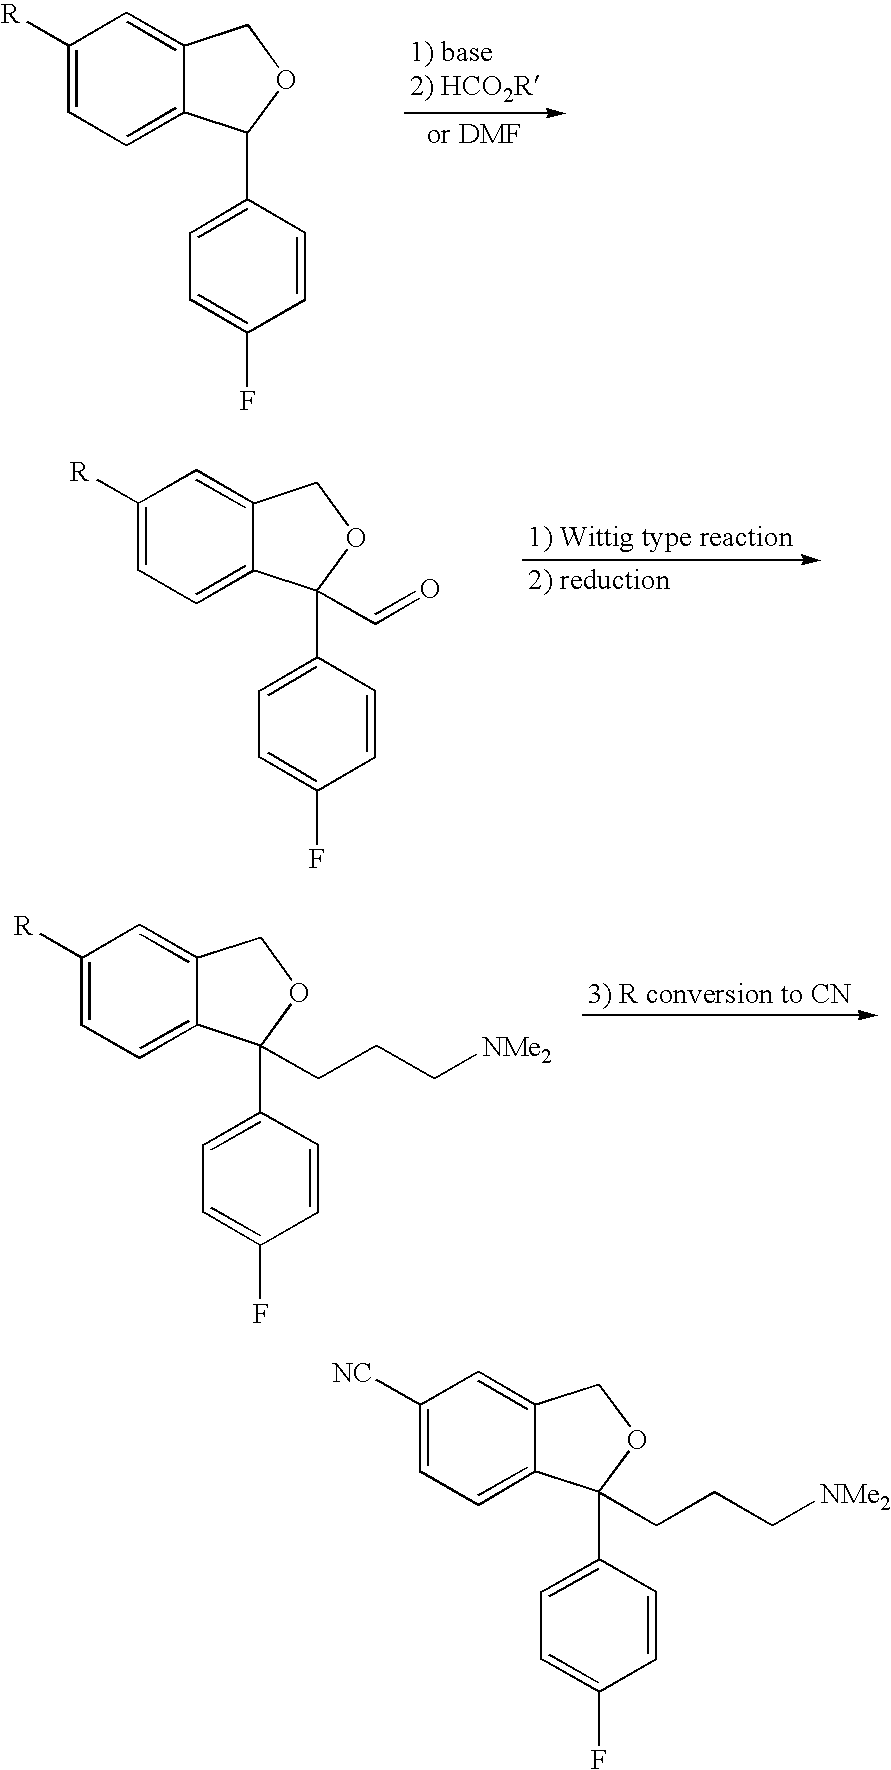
C1([R])=CC=C2C(=C1)COC2C1=CC=C(F)C=C1.C1([R])=CC=C2C(=C1)COC2(C1=CC=C(F)C=C1)C=O.C1([R])=CC=C2C(=C1)COC2(C1=CC=C(F)C=C1)CCC[NMe2].C1([NC])=CC=C2C(=C1)COC2(C1=CC=C(F)C=C1)CCC[NMe2]
